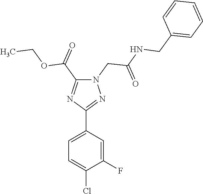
N1(CC(NCC2=CC=CC=C2)=O)C(C(=O)OCC)=NC(C2=CC=C(Cl)C(F)=C2)=N1
